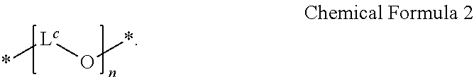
*[Lc]O*
